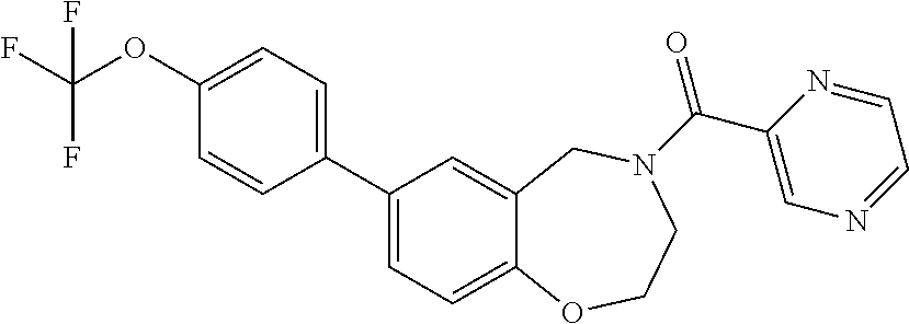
C1(C2=CC=C(OC(F)(F)F)C=C2)=CC=C2C(=C1)CN(C(=O)C1=CN=CC=N1)CCO2
